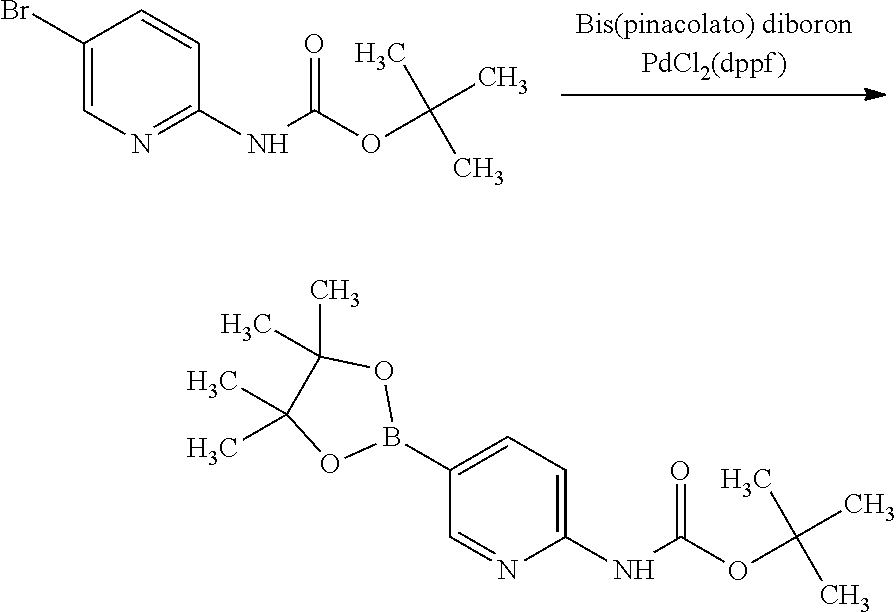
C1(Br)=CN=C(NC(OC(C)(C)C)=O)C=C1.C1(B2OC(C)(C)C(C)(C)O2)=CC=C(NC(OC(C)(C)C)=O)N=C1
